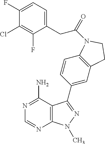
C1=C(F)C(Cl)=C(F)C(CC(N2C3=C(C=C(C4=NN(C)C5=C4C(N)=NC=N5)C=C3)CC2)=O)=C1
